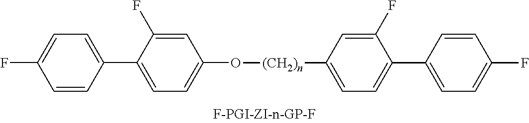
C1=CC(C2=CC=C(O[(CH2)n]C3=CC=C(C4=CC=C(F)C=C4)C(F)=C3)C=C2F)=CC=C1F
